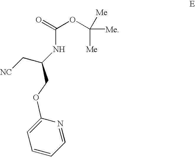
C1(OCC(C[NC])NC(=O)OC([Me])([Me])[Me])=CC=CC=N1
